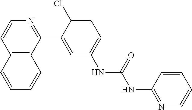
C12=C(C(C3=CC(NC(NC4=NC=CC=C4)=O)=CC=C3Cl)=NC=C1)C=CC=C2
